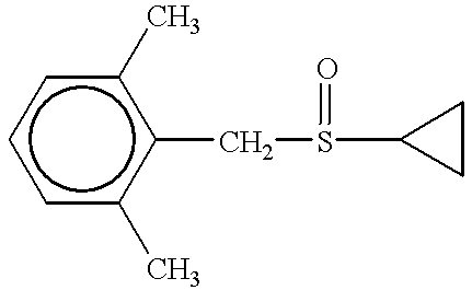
c1c(C)c(CS(=O)C2CC2)c(C)cc1
